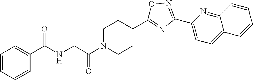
C12=NC(C3=NOC(C4CCN(C(CNC(C5=CC=CC=C5)=O)=O)CC4)=N3)=CC=C1C=CC=C2
